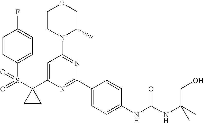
S(C1(C2=CC(N3C(C)COCC3)=NC(C3=CC=C(NC(NC(CO)(C)C)=O)C=C3)=N2)CC1)(=O)(=O)C1=CC=C(F)C=C1
